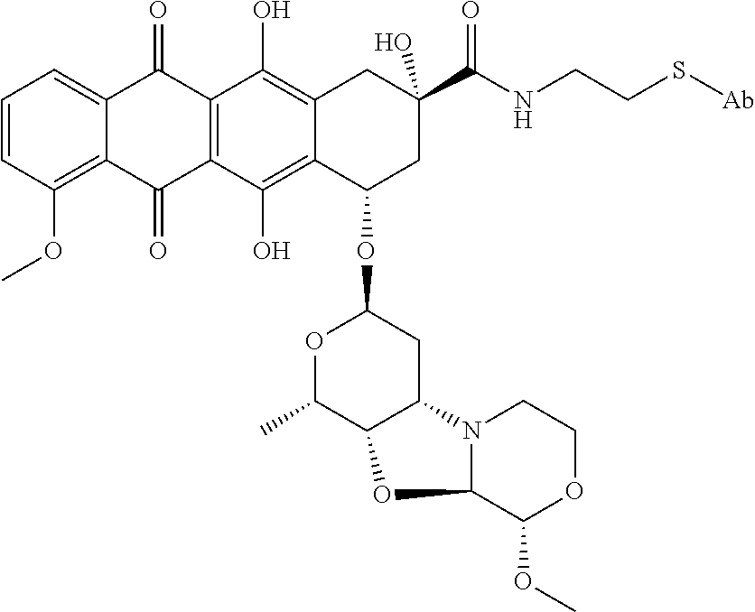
C1=CC(OC)=C2C(=C1)C(=O)C1=C(C2=O)C(O)=C2C(=C1O)CC(C(NCCS[Ab])=O)(O)CC2OC1OC(C)C2C(C1)N1C(O2)C(OC)OCC1
